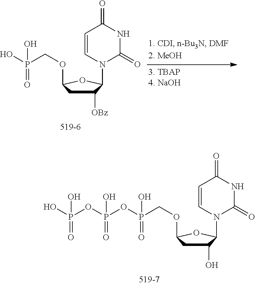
C1([OBz])CC(OCP(=O)(O)O)OC1N1C(=O)NC(=O)C=C1.C1(O)CC(OCP(=O)(OP(=O)(OP(=O)(O)O)O)O)OC1N1C(=O)NC(=O)C=C1
